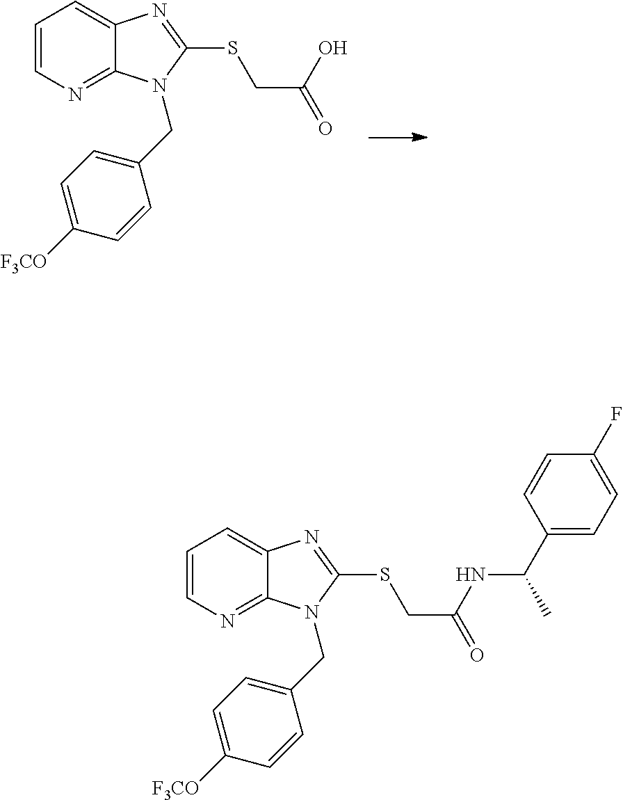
C1=CN=C2C(=C1)N=C(SCC(=O)O)N2CC1=CC=C([F3CO])C=C1.C1=CN=C2C(=C1)N=C(SCC(=O)NC(C1=CC=C(F)C=C1)C)N2CC1=CC=C([F3CO])C=C1
